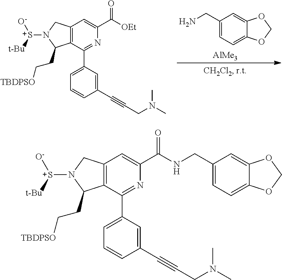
C1=C(CN)C=C2C(=C1)OCO2.[AlMe3].C12=C(C(C3=CC=CC(C#CCN(C)C)=C3)=NC(C([OEt])=O)=C1)C(CC[TBDPSO])N([S+]([t-Bu])[O-])C2.C12=C(C(C3=CC=CC(C#CCN(C)C)=C3)=NC(C(=O)NCC3=CC=C4C(=C3)OCO4)=C1)C(CC[TBDPSO])N([S+]([t-Bu])[O-])C2
